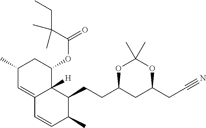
O1C(CCC2C3([H])C(=CC(C)CC3OC(=O)C(C)(C)CC)C=CC2C)CC(CC#N)OC1(C)C
